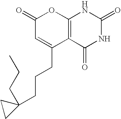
C1(=O)C=C(CCCC2(CCC)CC2)C2=C(O1)NC(=O)NC2=O
